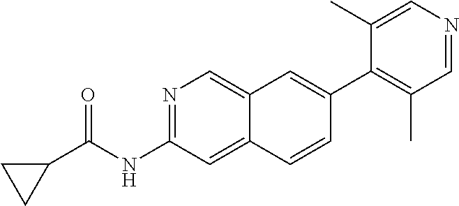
N1=C(NC(C2CC2)=O)C=C2C(=C1)C=C(C1=C(C)C=NC=C1C)C=C2
